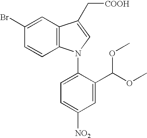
C1=CC2=C(C=C1Br)C(C[COOH])=CN2C1=CC=C([NO2])C=C1C(OC)OC
